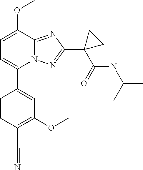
C1=C(OC)C2=NC(C3(C(NC(C)C)=O)CC3)=NN2C(C2=CC(OC)=C(C#N)C=C2)=C1
